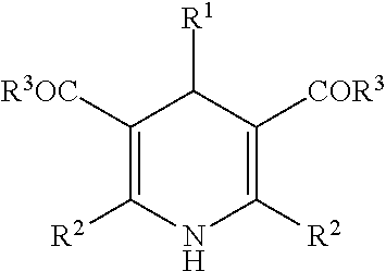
C1([R3OC])=C([R2])NC([R2])=C([COR3])C1[R1]
